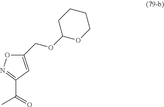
CC(=O)C1=NOC(COC2OCCCC2)=C1
